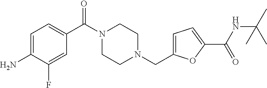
C1(C(N2CCN(CC3=CC=C(C(=O)NC(C)(C)C)O3)CC2)=O)=CC=C(N)C(F)=C1
